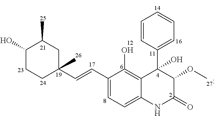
C1=CC(C2(O)C3=C(O)C(C=CC4(C)CC(C)C(O)CC4)=CC=C3NC(=O)C2OC)=CC=C1
